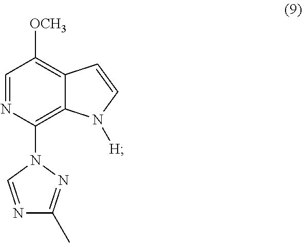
N1=CC([OCH3])=C2C(=C1N1N=C(C)N=C1)N([H])C=C2
